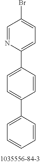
C1(C2=CC=C(Br)C=N2)=CC=C(C2=CC=CC=C2)C=C1
